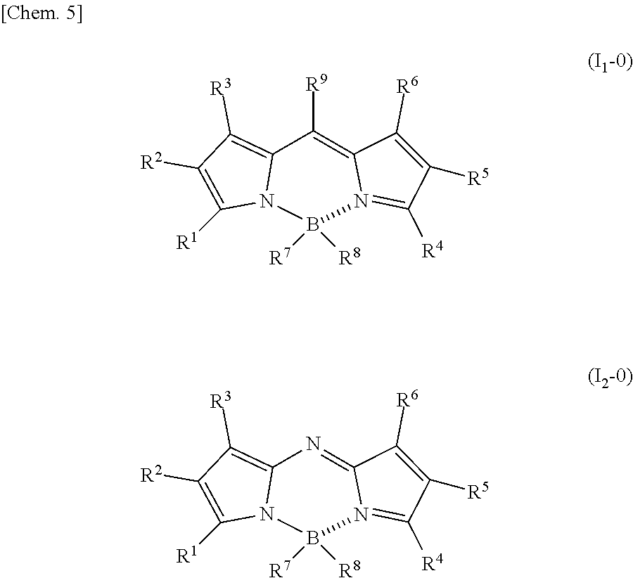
C12=C([R3])C([R2])=C([R1])N1B([R7])([R8])N1=C([R4])C([R5])=C([R6])C1=C2[R9].C12=C([R3])C([R2])=C([R1])N1B([R7])([R8])N1=C([R4])C([R5])=C([R6])C1=N2
